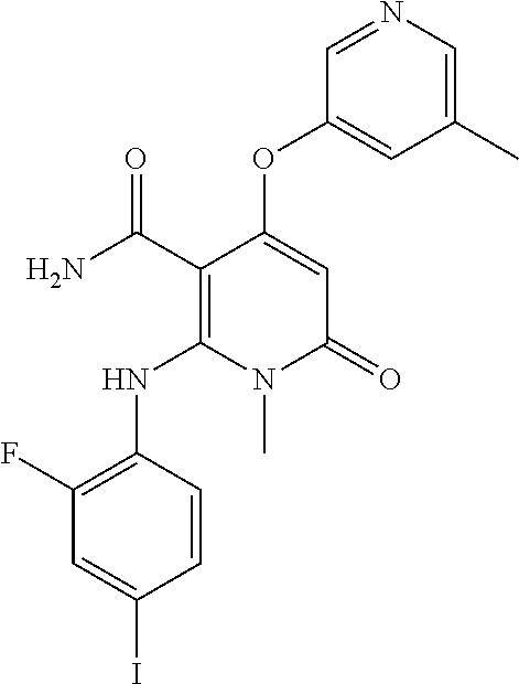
C1(F)=C(NC2=C(C(N)=O)C(OC3=CC(C)=CN=C3)=CC(=O)N2C)C=CC(I)=C1
